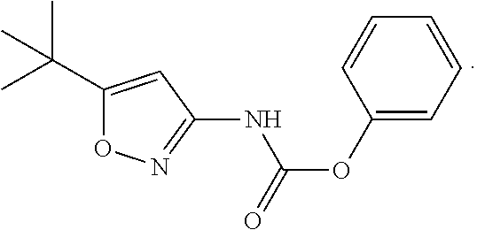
C1(C(C)(C)C)=CC(NC(=O)OC2=CC=CC=C2)=NO1
